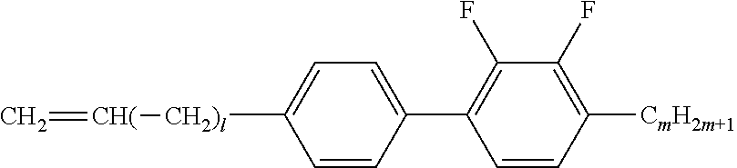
[CH2)l](C1=CC=C(C2=C(F)C(F)=C([CmH2m+1])C=C2)C=C1)[CH(]=C
